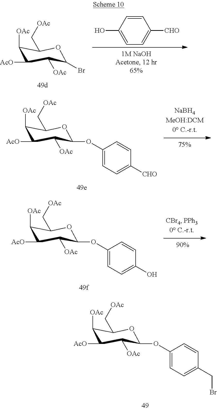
C1([OAc])C([AcO])C([OAc])C(OC2=CC=C(CBr)C=C2)OC1C[OAc].C1([OAc])C([AcO])C([OAc])C(Br)OC1C[OAc].C1=C(O)C=CC([CHO])=C1.C1([OAc])C([AcO])C([OAc])C(OC2=CC=C([CHO])C=C2)OC1C[OAc].C1([OAc])C([AcO])C([OAc])C(OC2=CC=C(O)C=C2)OC1C[OAc]
